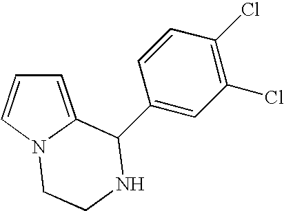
C1=C2N(C=C1)CCNC2C1=CC(Cl)=C(Cl)C=C1
